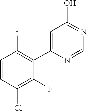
N1=C(O)C=C(C2=C(F)C=CC(Cl)=C2F)N=C1
